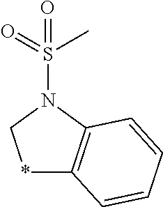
*1C2=C(N(S(=O)(C)=O)C1)C=CC=C2
